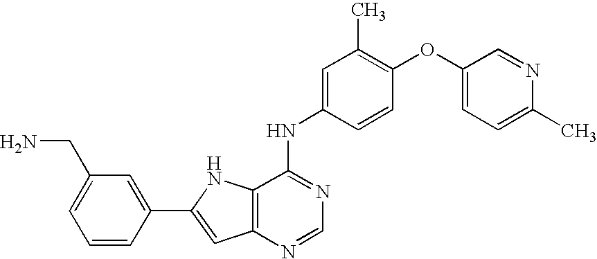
C1(C2=CC3=C(N2)C(NC2=CC(C)=C(OC4=CC=C(C)N=C4)C=C2)=NC=N3)=CC(CN)=CC=C1
